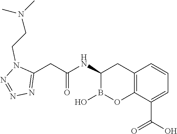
C12=C(C(C(O)=O)=CC=C1)OB(O)C(NC(=O)CC1=NN=NN1CCN(C)C)C2
